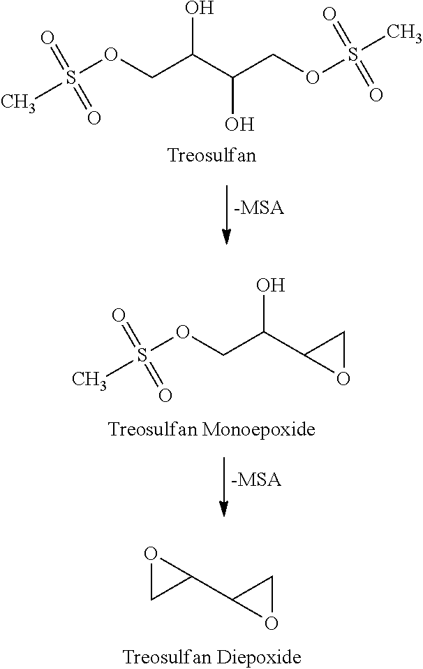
CS(OCC(C(COS(C)(=O)=O)O)O)(=O)=O.[-MSA].CS(OCC(C1OC1)O)(=O)=O.[-MSA].O1CC1C1OC1
